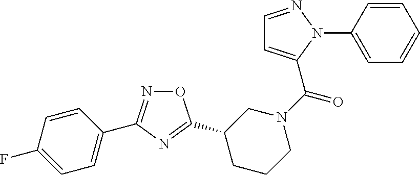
C1=C(C2=NOC(C3CN(C(=O)C4=CC=NN4C4=CC=CC=C4)CCC3)=N2)C=CC(F)=C1
